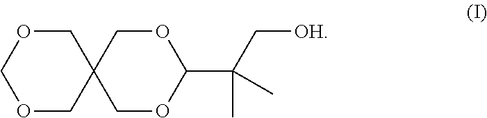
C1OCOCC12COC(C(C)(C)C[OH])OC2
